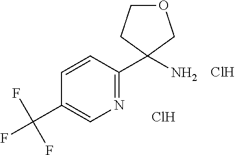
C1(C2(N)COCC2)=NC=C(C(F)(F)F)C=C1.Cl.Cl
